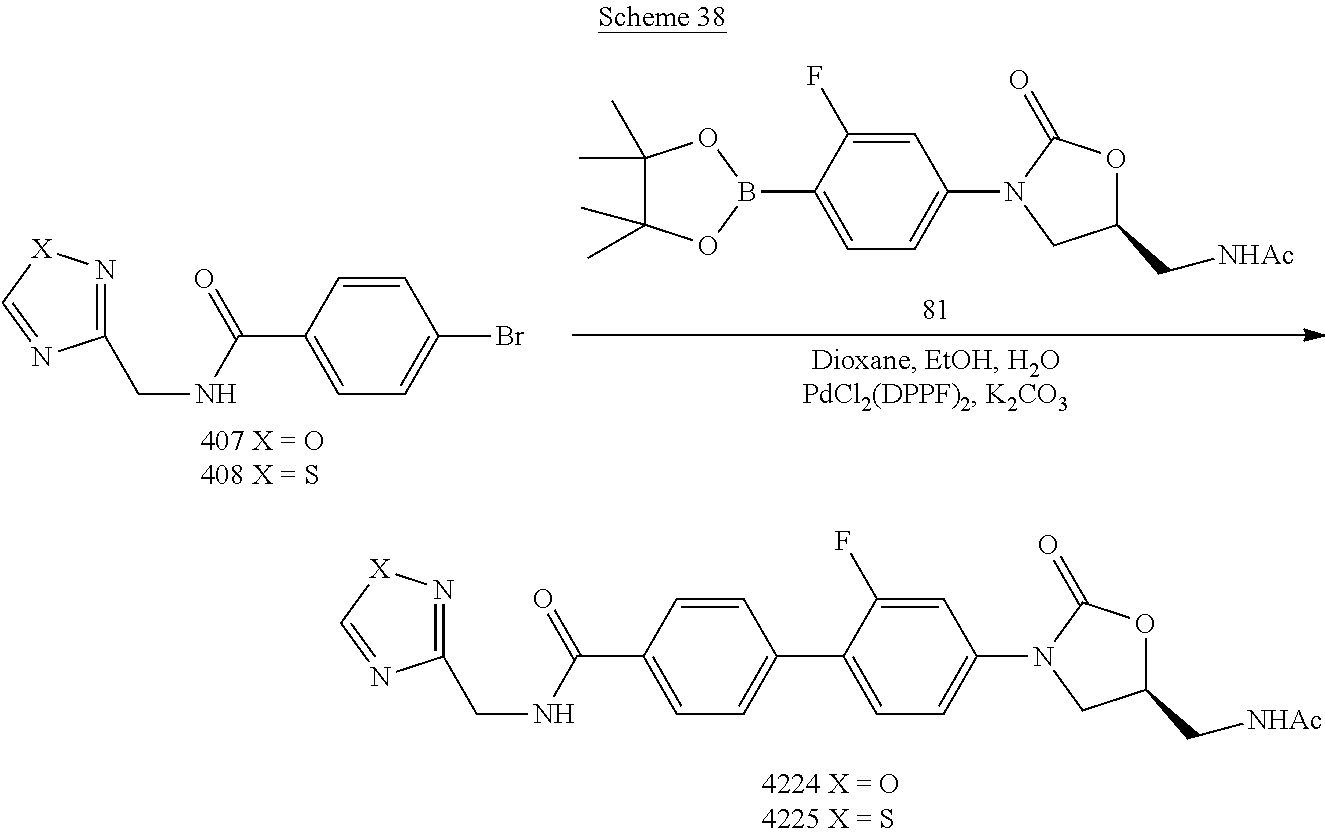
C1(C2=CC=C(N3CC(C[NHAc])OC3=O)C=C2F)=CC=C(C(=O)NCC2=N[X]C=N2)C=C1.C1(Br)=CC=C(C(=O)NCC2=N[X]C=N2)C=C1.C1(C)(C)C(C)(C)OB(C2=CC=C(N3CC(C[NHAc])OC3=O)C=C2F)O1
